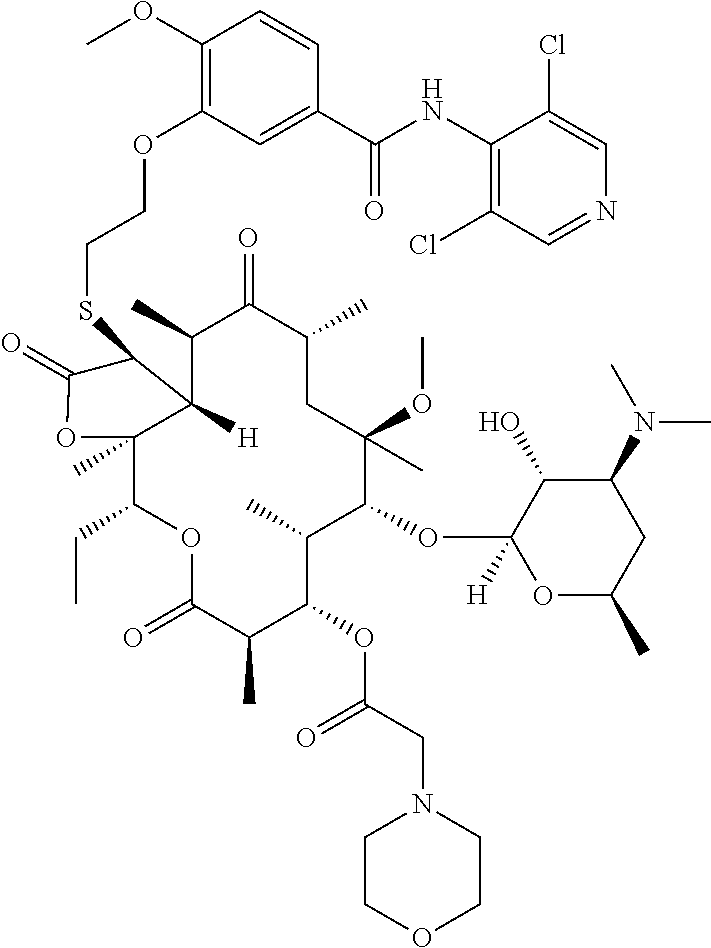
C12([H])C(C)C(=O)C(C)CC(OC)(C)C(OC3([H])OC(C)CC(N(C)C)C3O)C(C)C(OC(=O)CN3CCOCC3)C(C)C(=O)OC(CC)C1(C)OC(=O)C2SCCOC1=C(OC)C=CC(C(NC2=C(Cl)C=NC=C2Cl)=O)=C1
